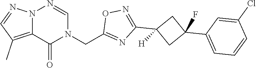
C12=C(C)C=NN1N=CN(CC1=NC(C3([H])CC(C4=CC=CC(Cl)=C4)(F)C3)=NO1)C2=O
